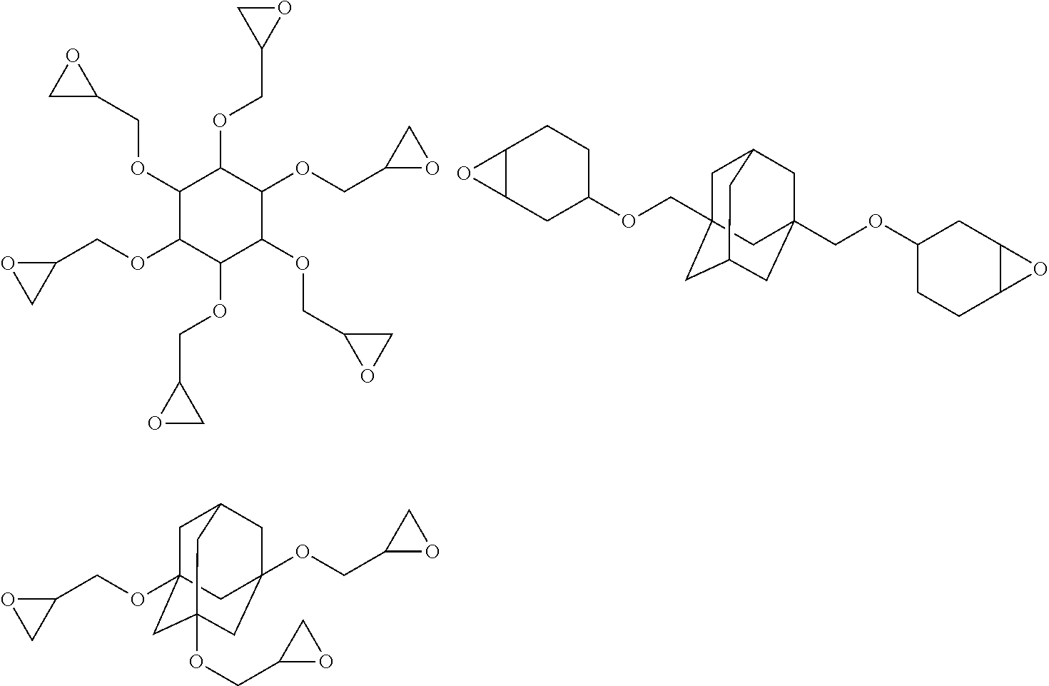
C1(OCC2OC2)C(OCC2OC2)C(OCC2OC2)C(OCC2OC2)C(OCC2OC2)C1OCC1OC1.C12C(CC(OCC34CC5CC(COC6CCC7C(C6)O7)(CC(C3)C5)C4)CC1)O2.C1C2(OCC3OC3)CC3(OCC4OC4)CC(OCC4OC4)(CC1C3)C2
